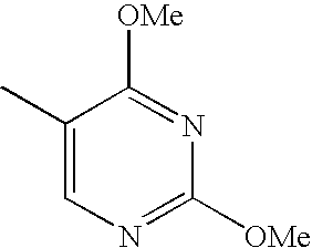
C1(C)=CN=C([OMe])N=C1[OMe]
